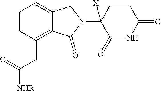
C1=CC(CC([NHR])=O)=C2C(=C1)CN(C1([X])C(=O)NC(=O)CC1)C2=O
